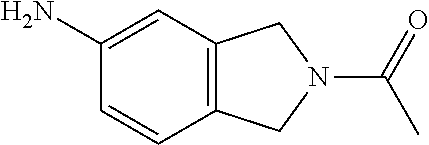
C12=C(C=C(N)C=C1)CN(C(=O)C)C2
